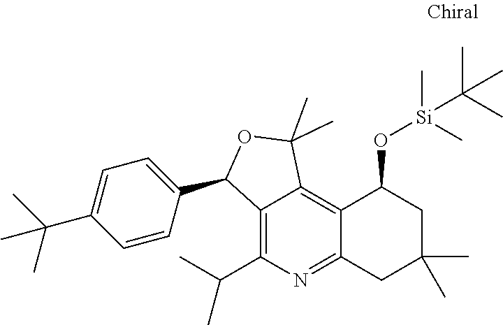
C12=C(C(C)C)N=C3C(=C1C(C)(C)OC2C1=CC=C(C(C)(C)C)C=C1)C(O[Si](C)(C)C(C)(C)C)CC(C)(C)C3
